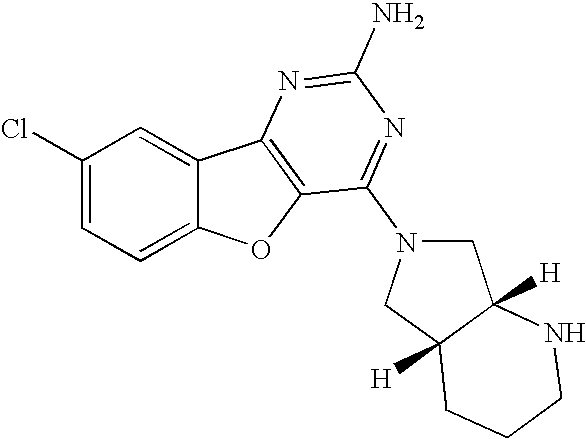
C1(Cl)=CC=C2C(=C1)C1=C(O2)C(N2CC3([H])C([H])(C2)CCCN3)=NC(N)=N1
